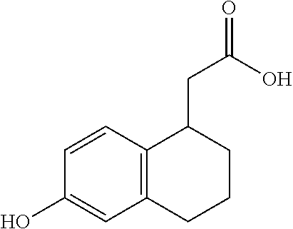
C1=CC2=C(C=C1O)CCCC2CC(=O)O
